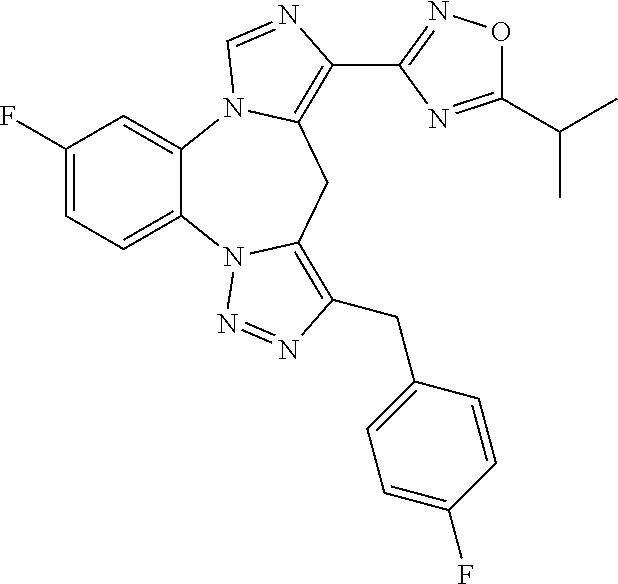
C12=CC(F)=CC=C1N1C(=C(CC3=CC=C(F)C=C3)N=N1)CC1=C(C3=NOC(C(C)C)=N3)N=CN21
